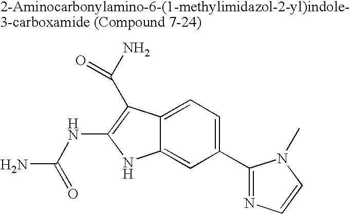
C1(C2=NC=CN2C)=CC=C2C(=C1)NC(NC(N)=O)=C2C(N)=O
